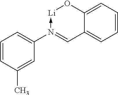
C1=CC=C2C(=C1)C=N(C1=CC=CC(C)=C1)->[Li]O2
